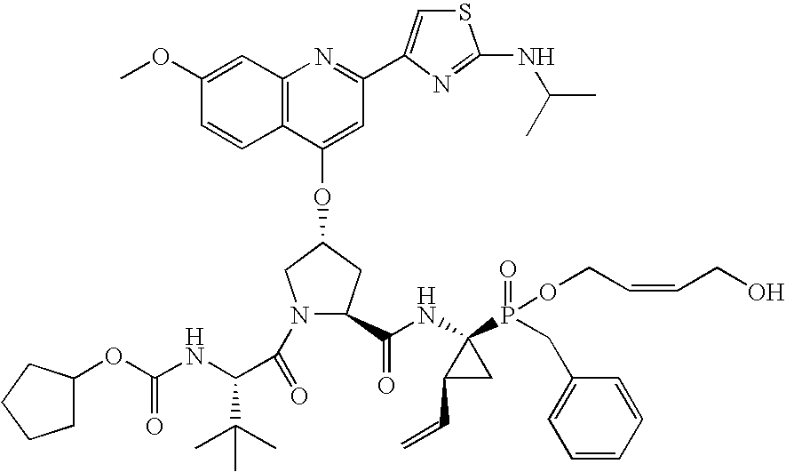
C12=C(C=C(OC)C=C1)N=C(C1=CSC(NC(C)C)=N1)C=C2OC1CC(C(NC2(P(=O)(OCC=CCO)CC3=CC=CC=C3)C(C=C)C2)=O)N(C(=O)C(NC(=O)OC2CCCC2)C(C)(C)C)C1
